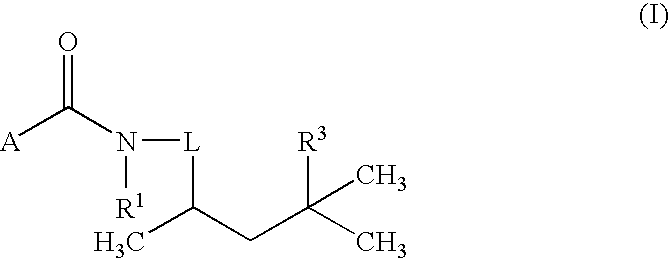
[A]C(N([L]C(CC([R3])(C)C)C)[R1])=O
